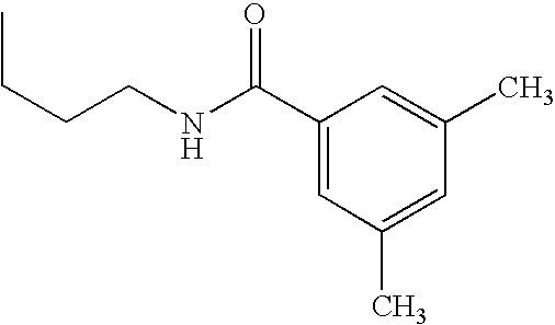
C1=C(C(=O)NCCCC)C=C(C)C=C1C
